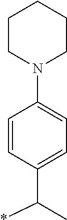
C1=CC(C(*)C)=CC=C1N1CCCCC1
